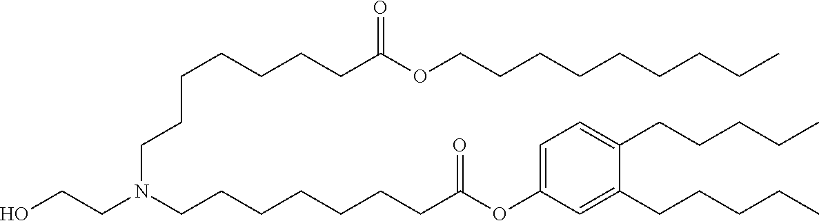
C(CCCC)CCCCOC(CCCCCCCN(CCCCCCCC(OC1=CC=C(CCCCC)C(CCCCC)=C1)=O)CCO)=O
